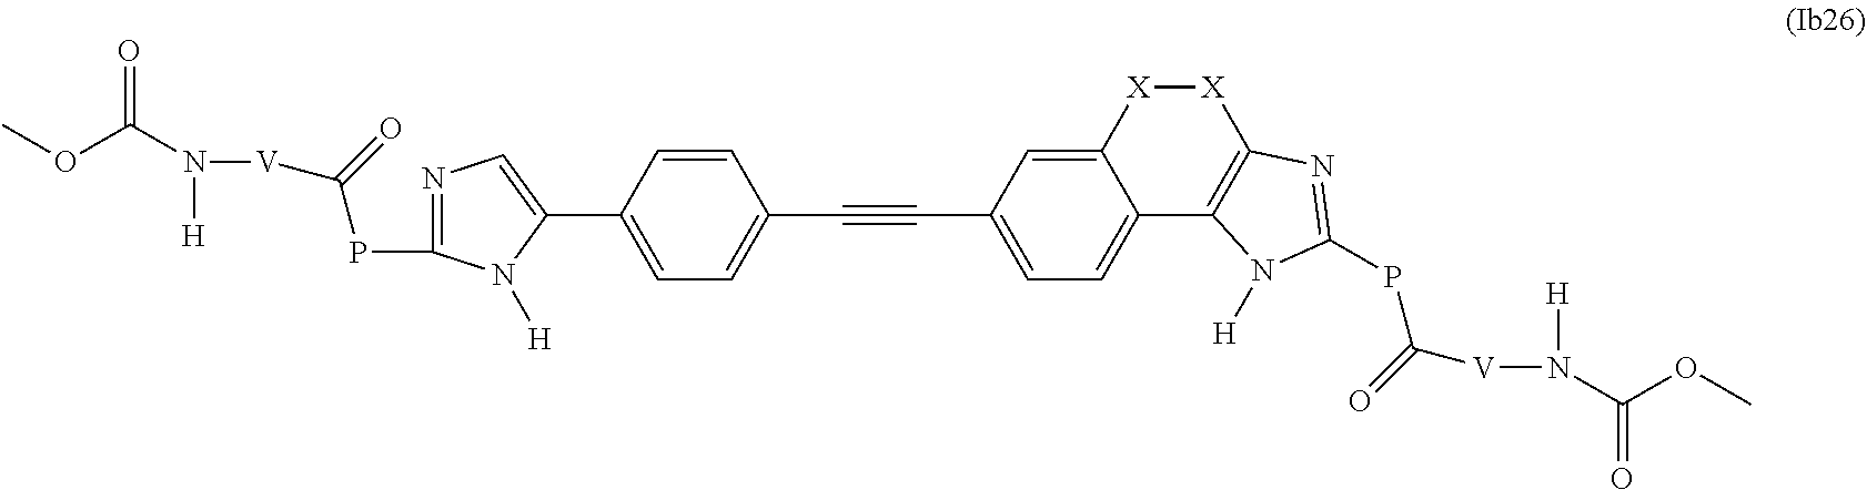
O=C(N([V]C(=O)PC1=NC=C(C2=CC=C(C#CC3=CC=C4C(=C3)[X][X]C3=C4N([H])C(PC([V]N([H])C(OC)=O)=O)=N3)C=C2)N1[H])[H])OC
